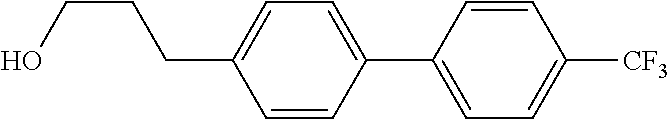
C1=CC(C2=CC=C([CF3])C=C2)=CC=C1CCCO
